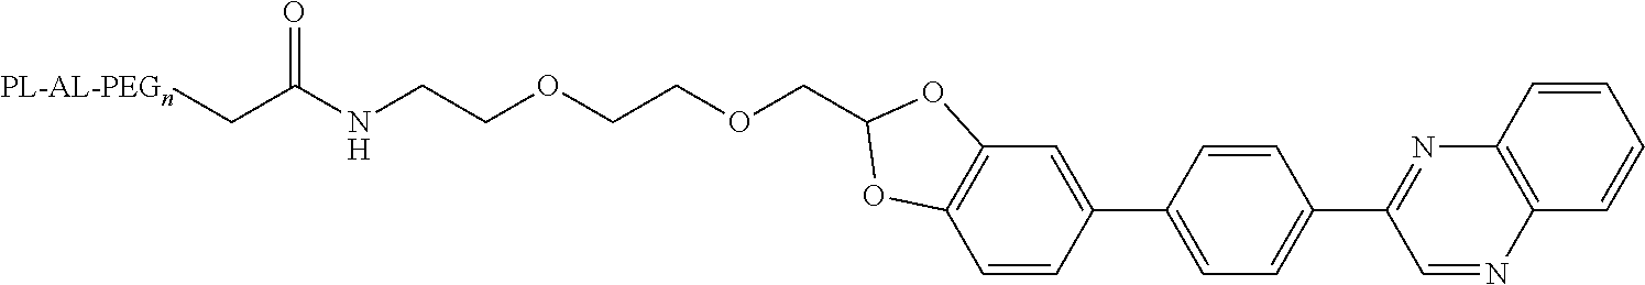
C12=C(N=C(C3=CC=C(C4=CC5=C(C=C4)OC(COCCOCCNC(C[PL-AL-PEGn])=O)O5)C=C3)C=N1)C=CC=C2
